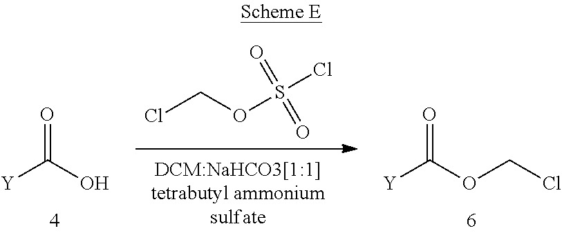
ClCOS(Cl)(=O)=O.O=C(O)[Y].O=C(OCCl)[Y]
